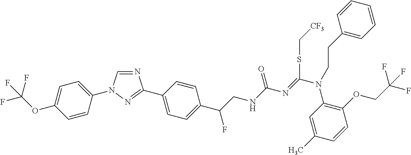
N1=CN(C2=CC=C(OC(F)(F)F)C=C2)N=C1C1=CC=C(C(CNC(N=C(N(C2=C(OCC(F)(F)F)C=CC(C)=C2)CCC2=CC=CC=C2)SC[CF3])=O)F)C=C1
